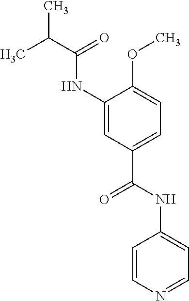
C1(NC(=O)C(C)C)=CC(C(NC2=CC=NC=C2)=O)=CC=C1OC
